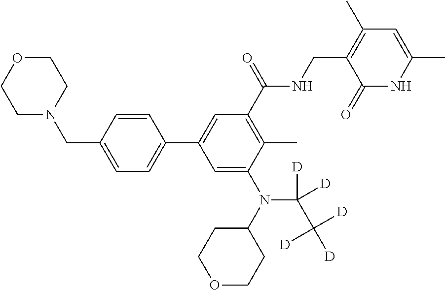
N(C1=CC(C2=CC=C(CN3CCOCC3)C=C2)=CC(C(NCC2=C(C)C=C(C)NC2=O)=O)=C1C)(C1CCOCC1)C([D])([D])C([D])([D])[D]
